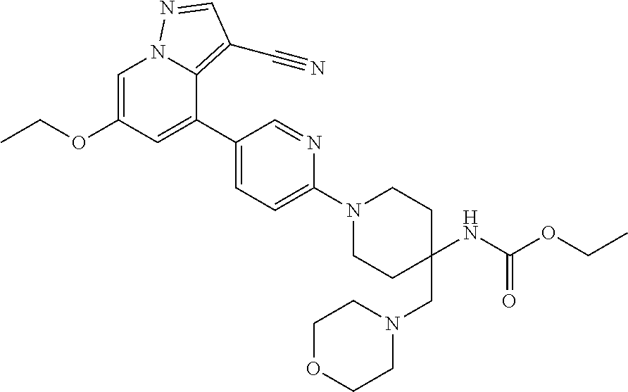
C1=C(OCC)C=C(C2=CC=C(N3CCC(CN4CCOCC4)(NC(OCC)=O)CC3)N=C2)C2=C(C#N)C=NN12
